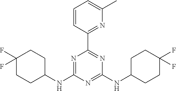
N1=C(C2=NC(NC3CCC(F)(F)CC3)=NC(NC3CCC(F)(F)CC3)=N2)C=CC=C1C
